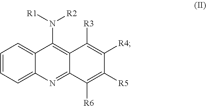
C1=CC=C2C(=C1)C(N([R1])[R2])=C1C(=N2)C([R6])=C([R5])C([R4])=C1[R3]
